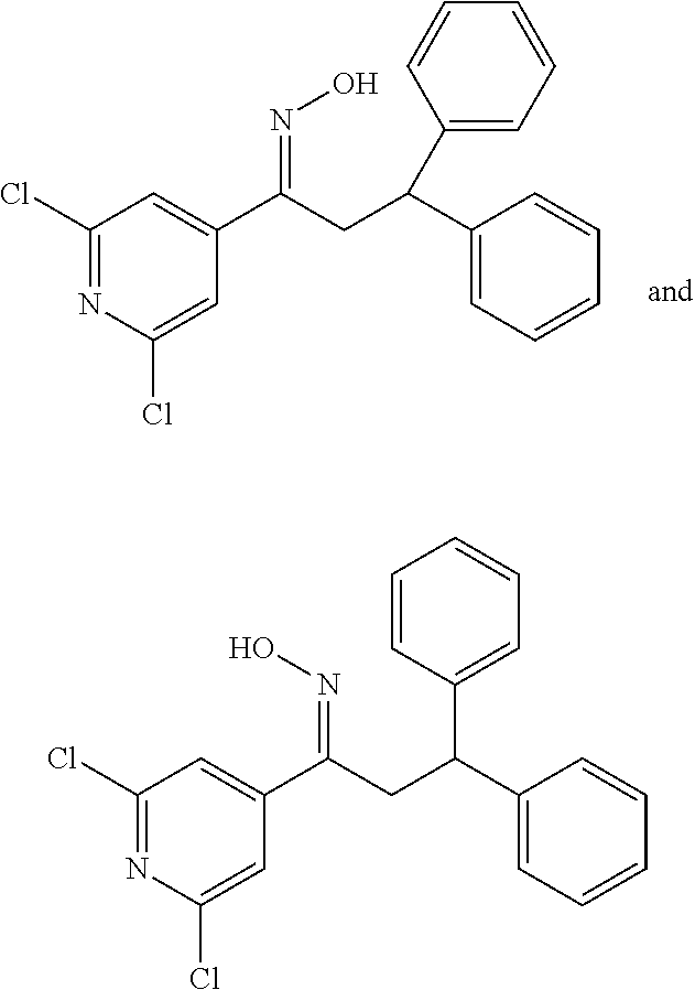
C1(Cl)=NC(Cl)=CC(C(CC(C2=CC=CC=C2)C2=CC=CC=C2)=NO)=C1.C1(Cl)=NC(Cl)=CC(C(CC(C2=CC=CC=C2)C2=CC=CC=C2)=NO)=C1
